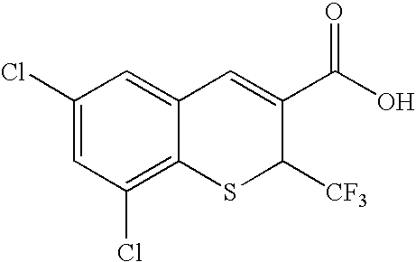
C1(C(O)=O)=CC2=CC(Cl)=CC(Cl)=C2SC1[CF3]
